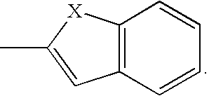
C12=C(C=CC=C1)C=C(C)[X]2
